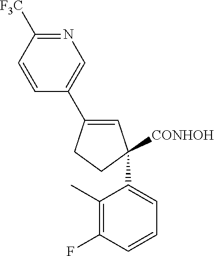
N1=C([F3C])C=CC(C2=CC(C3=CC=CC(F)=C3C)([CONHOH])CC2)=C1
